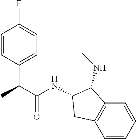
C1=CC(C(C(=O)NC2C(NC)C3=C(C=CC=C3)C2)C)=CC=C1F
